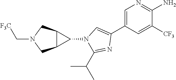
[F3C]CN1CC2C(C1)C2N1C(C(C)C)=NC(C2=CN=C(N)C([CF3])=C2)=C1
